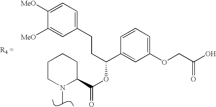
C1CN(C)C(C(OC(C2=CC(OCC(O)=O)=CC=C2)CCC2=CC=C([MeO])C([MeO])=C2)=O)CC1
